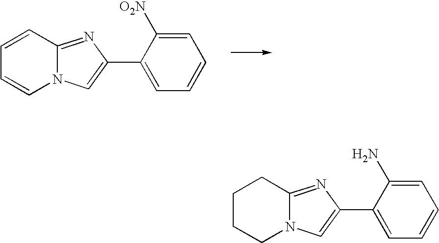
C1=CC2=NC(C3=CC=CC=C3[O2N])=CN2C=C1.C1CCN2C(=NC(C3=CC=CC=C3N)=C2)C1
